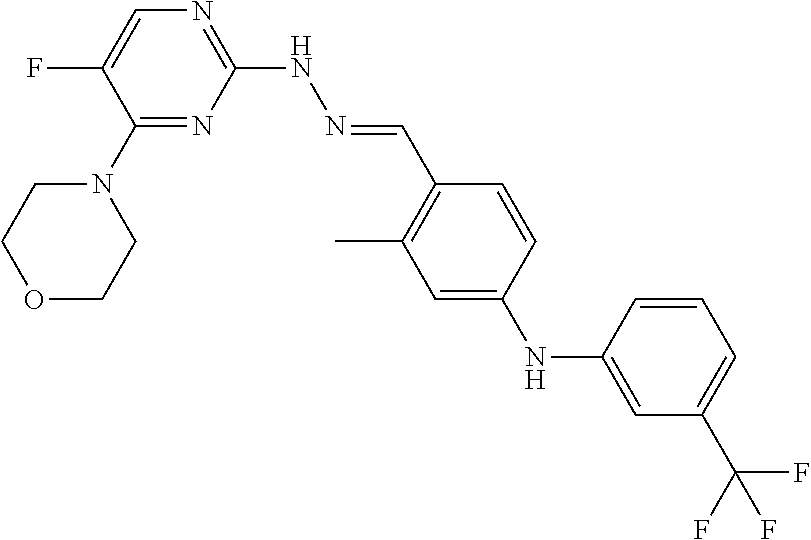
N1(C2=NC(NN=CC3=C(C)C=C(NC4=CC(C(F)(F)F)=CC=C4)C=C3)=NC=C2F)CCOCC1
